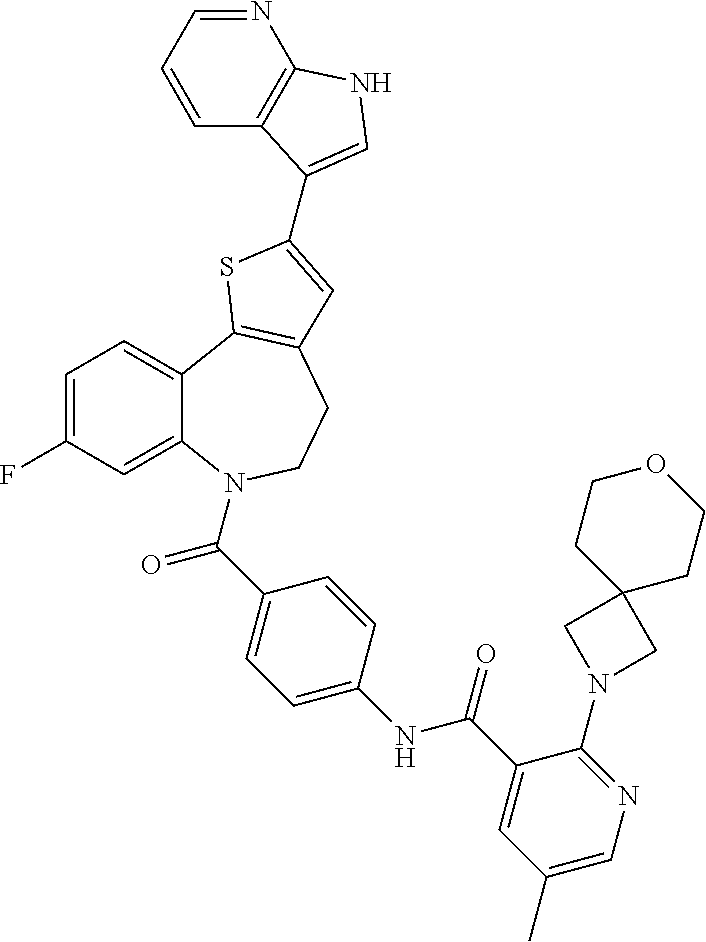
C1=C(F)C=C2C(=C1)C1=C(CCN2C(=O)C2=CC=C(NC(=O)C3=CC(C)=CN=C3N3CC4(C3)CCOCC4)C=C2)C=C(C2=CNC3=C2C=CC=N3)S1
